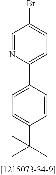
C1=CC(C2=CC=C(Br)C=N2)=CC=C1C(C)(C)C
